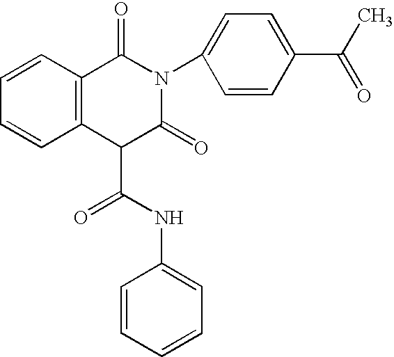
C12=C(C=CC=C1)C(=O)N(C1=CC=C(C(C)=O)C=C1)C(=O)C2C(NC1=CC=CC=C1)=O
